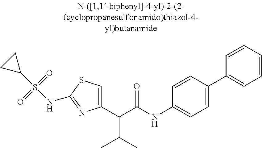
C1(C(C(NC2=CC=C(C3=CC=CC=C3)C=C2)=O)C(C)C)=CSC(NS(C2CC2)(=O)=O)=N1
